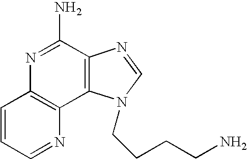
C1=CC=NC2=C1N=C(N)C1=C2N(CCCCN)C=N1
